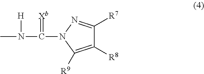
CN(C(N1C([R9])=C([R8])C([R7])=N1)=[Xb])[H]
